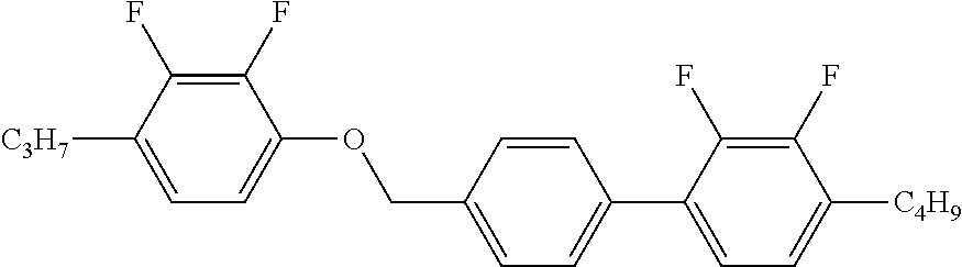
C1(F)=C(F)C([C3H7])=CC=C1OCC1=CC=C(C2=CC=C([C4H9])C(F)=C2F)C=C1
